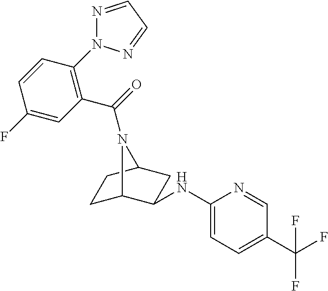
C1C2C(NC3=CC=C(C(F)(F)F)C=N3)CC(C1)N2C(=O)C1=C(N2N=CC=N2)C=CC(F)=C1
